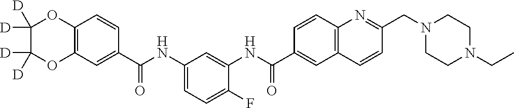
C12=C(C=C(C(NC3=CC=C(F)C(NC(C4=CC5=C(C=C4)N=C(CN4CCN(CC)CC4)C=C5)=O)=C3)=O)C=C1)OC([D])([D])C([D])([D])O2
